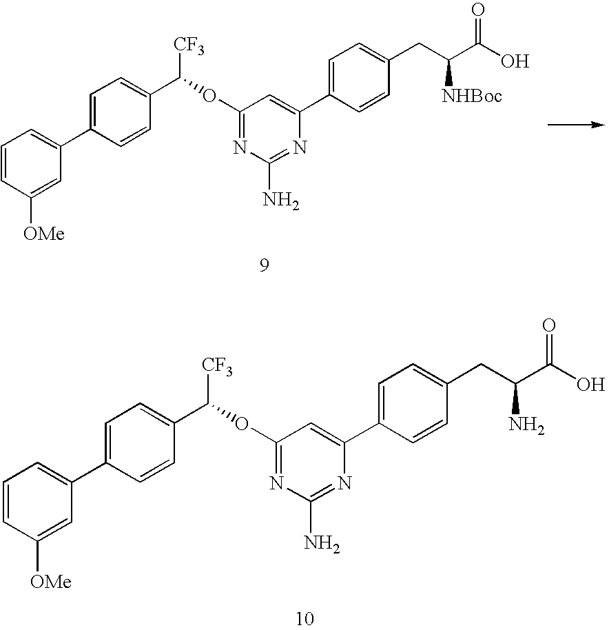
C1=C(C2=CC(OC([CF3])C3=CC=C(C4=CC=CC([OMe])=C4)C=C3)=NC(N)=N2)C=CC(CC(C(O)=O)N)=C1.C1=C(C2=CC(OC([CF3])C3=CC=C(C4=CC=CC([OMe])=C4)C=C3)=NC(N)=N2)C=CC(CC(C(O)=O)[NHBoc])=C1
